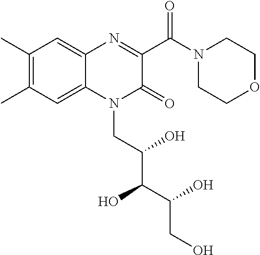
C1(C)=C(C)C=C2C(=C1)N=C(C(N1CCOCC1)=O)C(=O)N2CC(C(C(CO)O)O)O
